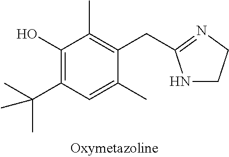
C1(O)=C(C(C)(C)C)C=C(C)C(CC2=NCCN2)=C1C
